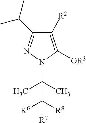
C1([R2])=C([OR3])N(C(C)(C)C([R8])([R6])[R7])N=C1C(C)C
